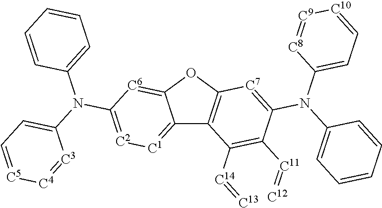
C12=[C1][C2]=C(N(C3=CC=CC=C3)C3=CC=[C5][C4]=[C3]3)[C6]=C1OC1=C2C([C14]=[C13])=C([C11]=[C12])C(N(C2=CC=[C10][C9]=[C8]2)C2=CC=CC=C2)=[C7]1
